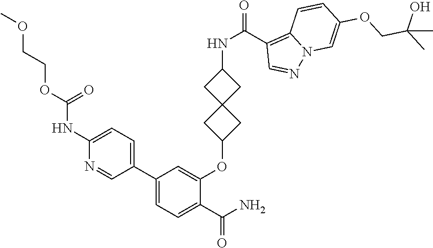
C1(C2=CC=C(NC(OCCOC)=O)N=C2)=CC=C(C(N)=O)C(OC2CC3(C2)CC(NC(=O)C2=C4N(N=C2)C=C(OCC(C)(O)C)C=C4)C3)=C1
